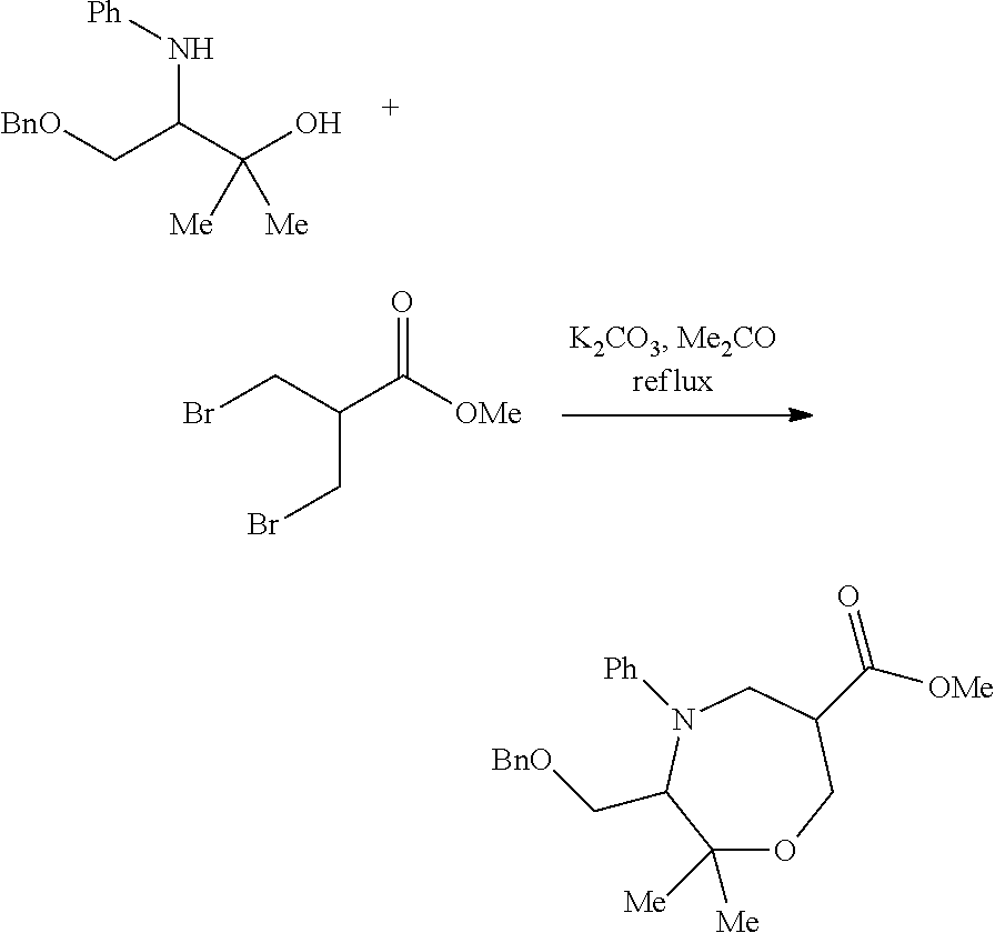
[BnO]CC(C(O)([Me])[Me])N[Ph].BrCC(C([OMe])=O)CBr.C1([Me])([Me])OCC(C([OMe])=O)CN([Ph])C1C[BnO]
